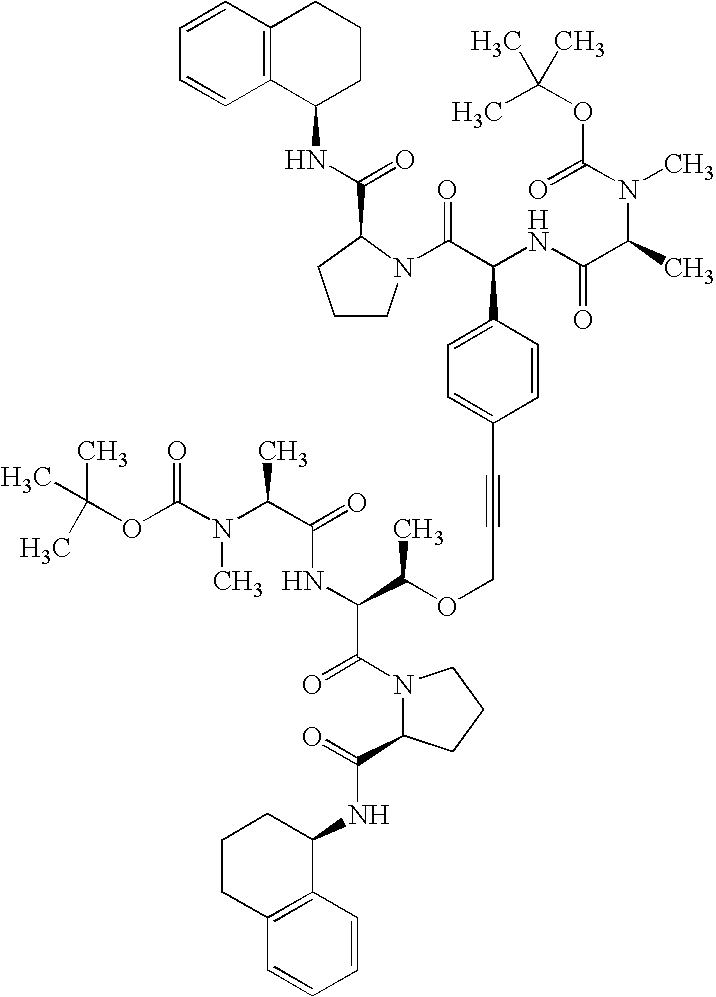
CC(C)(C)OC(N(C(C(=O)NC(C(N1C(C(NC2CCCC3=C2C=CC=C3)=O)CCC1)=O)C(OCC#CC1=CC=C(C(NC(C(N(C(=O)OC(C)(C)C)C)C)=O)C(=O)N2CCCC2C(=O)NC2CCCC3=C2C=CC=C3)C=C1)C)C)C)=O
